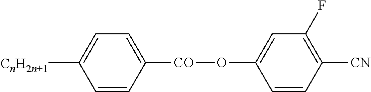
C1=CC([CO]OC2=CC(F)=C([CN])C=C2)=CC=C1[CnH2n+1]
